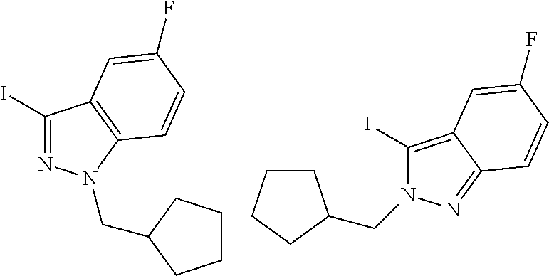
C1(I)=C2C(=NN1CC1CCCC1)C=CC(F)=C2.C1(I)=NN(CC2CCCC2)C2=C1C=C(F)C=C2
